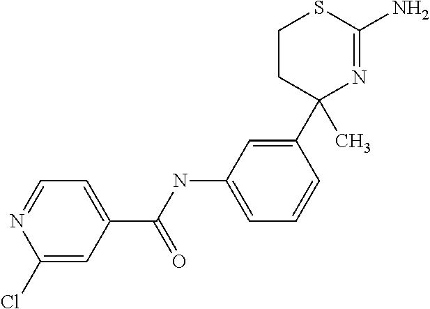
CC1(C2=CC(NC(C3=CC=NC(Cl)=C3)=O)=CC=C2)N=C(N)SCC1
